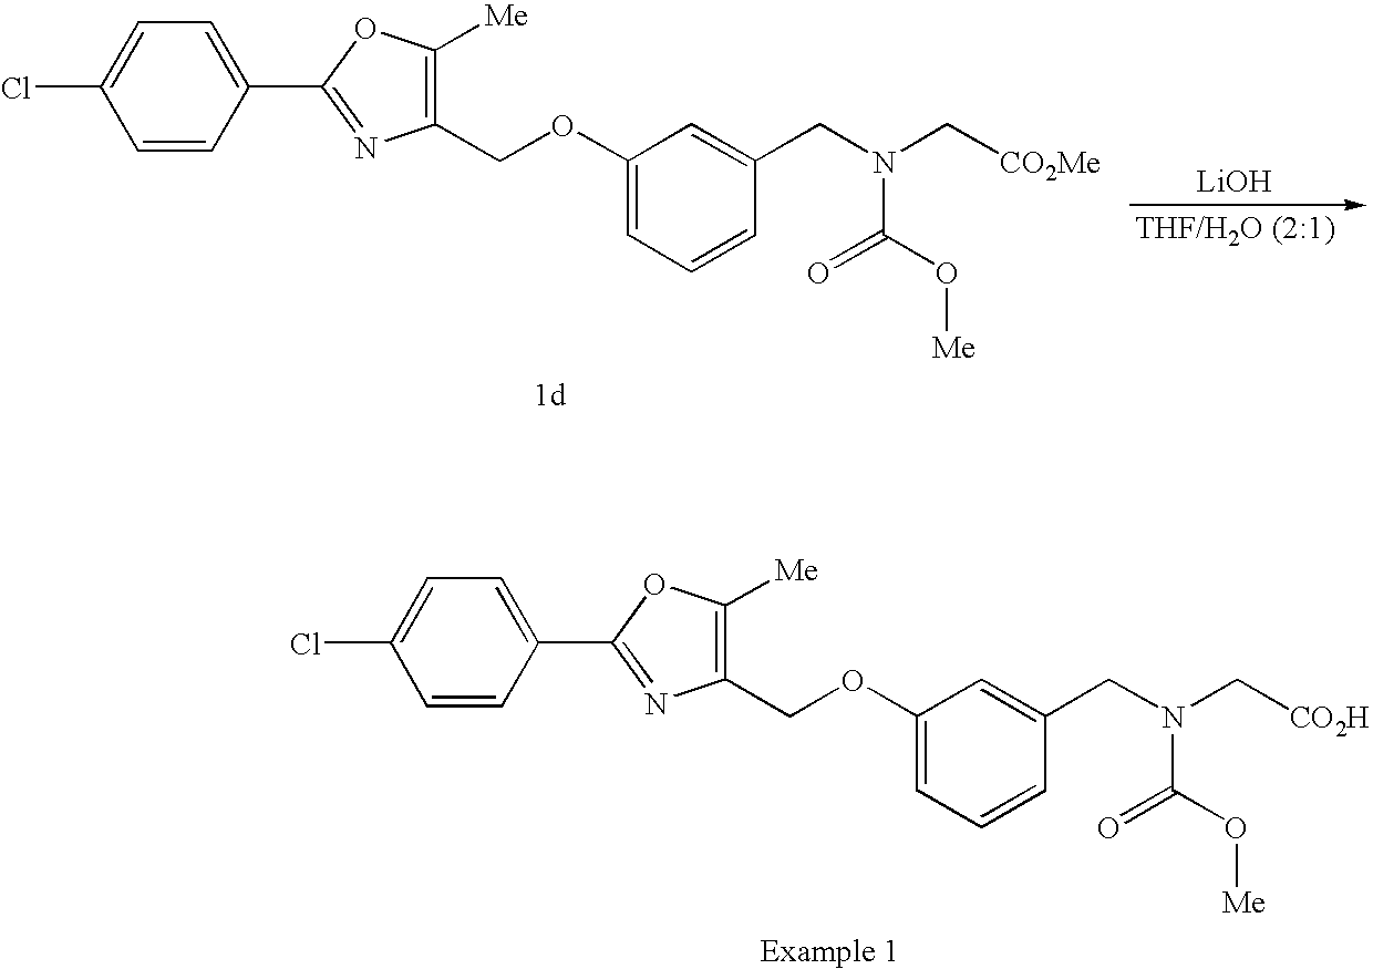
[LiOH].C1(OCC2=C([Me])OC(C3=CC=C(Cl)C=C3)=N2)=CC=CC(CN(C[CO2Me])C(=O)O[Me])=C1.C1(OCC2=C([Me])OC(C3=CC=C(Cl)C=C3)=N2)=CC=CC(CN(C[CO2H])C(=O)O[Me])=C1
